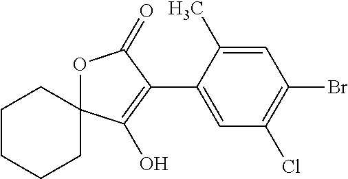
C1=C(C)C(C2=C(O)C3(OC2=O)CCCCC3)=CC(Cl)=C1Br
